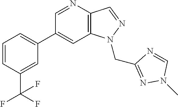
C1(C2=CC=CC(C(F)(F)F)=C2)=CC2=C(C=NN2CC2=NN(C)C=N2)N=C1
